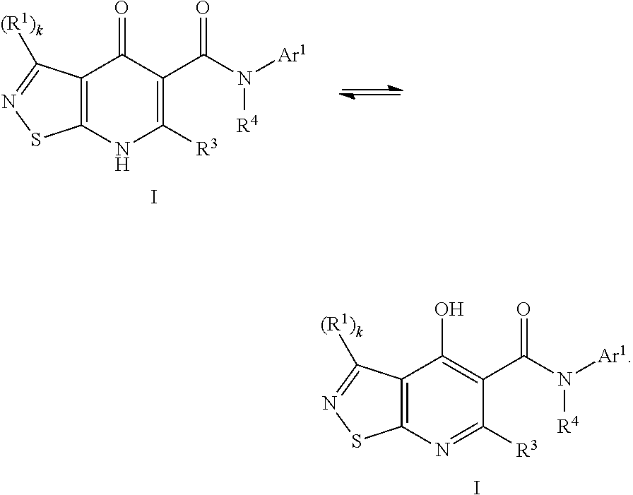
C12=C(N=C([R3])C(C(N([R4])[Ar1])=O)=C1O)SN=C2[(R1)k].I.C12=C(NC([R3])=C(C(N([R4])[Ar1])=O)C1=O)SN=C2[(R1)k].I
